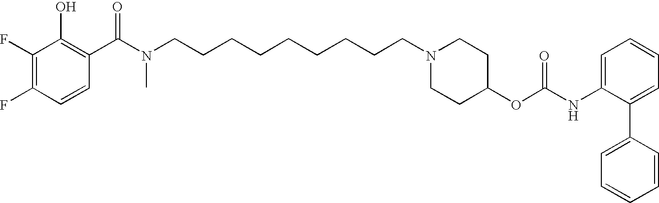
C1(F)=C(F)C=CC(C(N(CCCCCCCCCN2CCC(OC(NC3=CC=CC=C3C3=CC=CC=C3)=O)CC2)C)=O)=C1O
